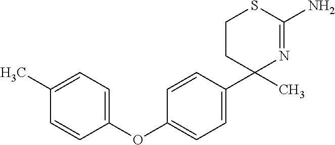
C1(C)=CC=C(OC2=CC=C(C3(C)N=C(N)SCC3)C=C2)C=C1
